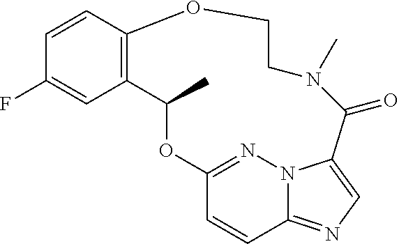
C1=CC2=C(C=C1F)C(C)OC1=NN3C(=NC=C3C(=O)N(C)CCO2)C=C1
